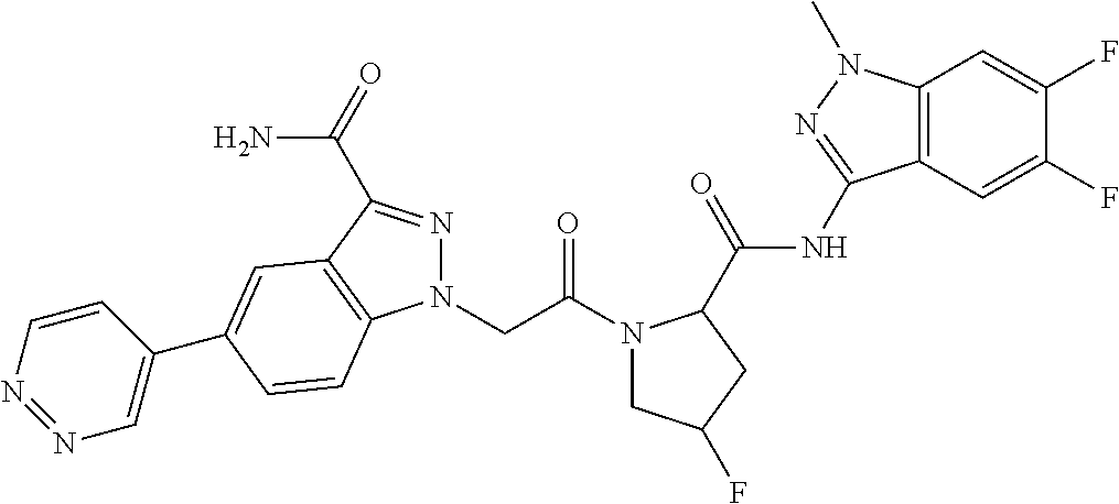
N1(CC(N2CC(F)CC2C(NC2=NN(C)C3=C2C=C(F)C(F)=C3)=O)=O)N=C(C(=O)N)C2=C1C=CC(C1=CN=NC=C1)=C2
